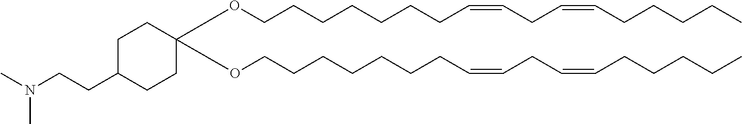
O(CCCCCCCC=CCC=CCCCCC)C1(OCCCCCCCC=CCC=CCCCCC)CCC(CCN(C)C)CC1
